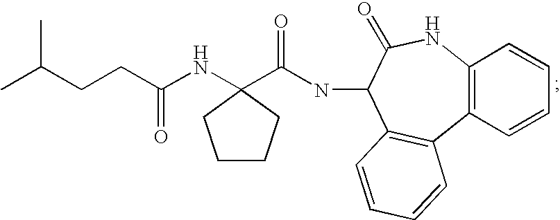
C(CC(NC1(C(NC2C3=C(C4=C(NC2=O)C=CC=C4)C=CC=C3)=O)CCCC1)=O)C(C)C
